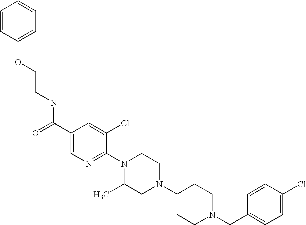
C(N1CCC(N2CC(C)N(C3=NC=C(C(=O)NCCOC4=CC=CC=C4)C=C3Cl)CC2)CC1)C1=CC=C(Cl)C=C1
